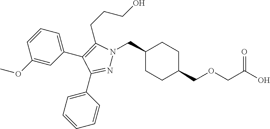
C1(CN2N=C(C3=CC=CC=C3)C(C3=CC=CC(OC)=C3)=C2CCCO)CCC(COCC(O)=O)CC1
